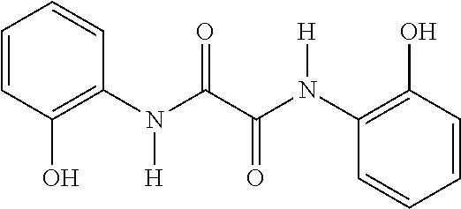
C1=CC=CC(N(C(C(N(C2=C(O)C=CC=C2)[H])=O)=O)[H])=C1O
